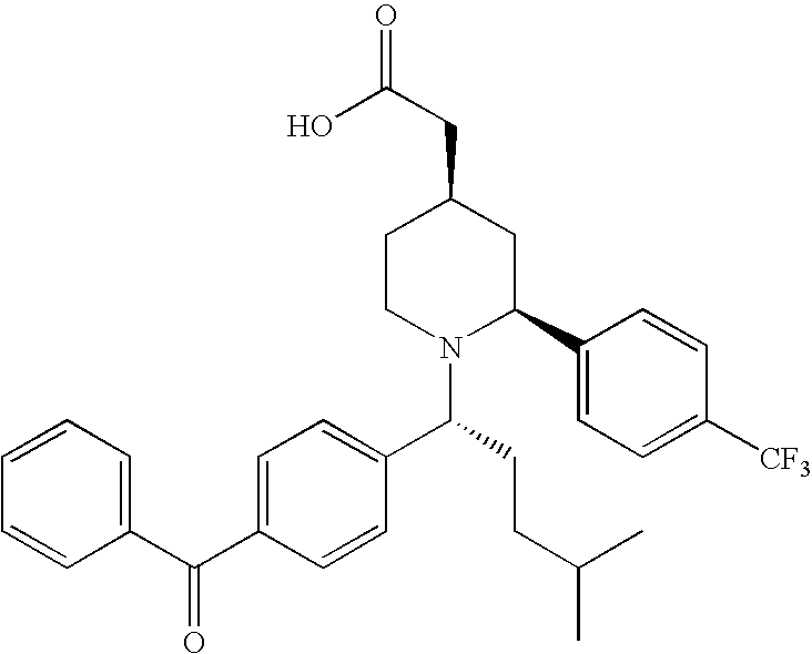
C1CN(C(CCC(C)C)C2=CC=C(C(C3=CC=CC=C3)=O)C=C2)C(C2=CC=C([CF3])C=C2)CC1CC(O)=O
